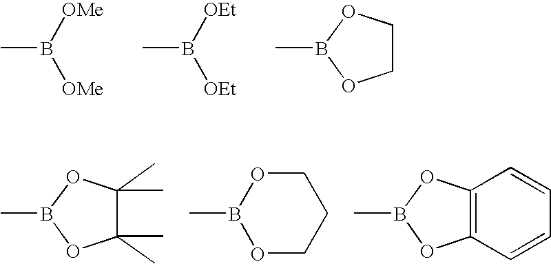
CB([OMe])[OMe].CB([OEt])[OEt].C1COB(C)O1.C1(C)(C)C(C)(C)OB(C)O1.O1CCCOB1C.C12=C(OB(C)O1)C=CC=C2
